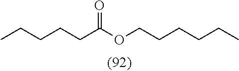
O=C(OCCCCCC)CCCCC
